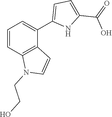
C1=CC2=C(C(C3=CC=C(C(=O)O)N3)=C1)C=CN2CCO
